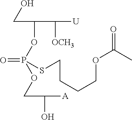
C(C(OP(=O)(SCCCCOC(=O)C)OCC([A])O)C([OCH3])[U])O
